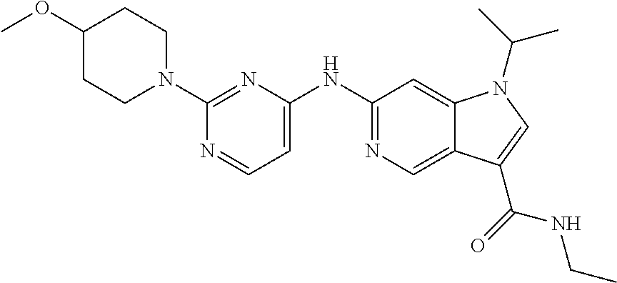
C12=CN=C(NC3=CC=NC(N4CCC(OC)CC4)=N3)C=C1N(C(C)C)C=C2C(=O)NCC
